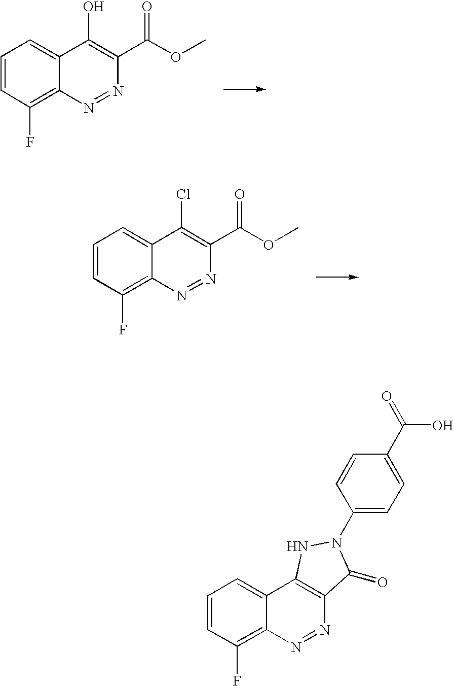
C1=CC(F)=C2C(=C1)C(O)=C(C(OC)=O)N=N2.C1=CC(F)=C2C(=C1)C(Cl)=C(C(OC)=O)N=N2.C1=CC(F)=C2C(=C1)C1=C(N=N2)C(=O)N(C2=CC=C(C(=O)O)C=C2)N1
